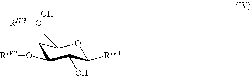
C1(O[RIV3])C(O[RIV2])C(O)C([RIV1])OC1CO
